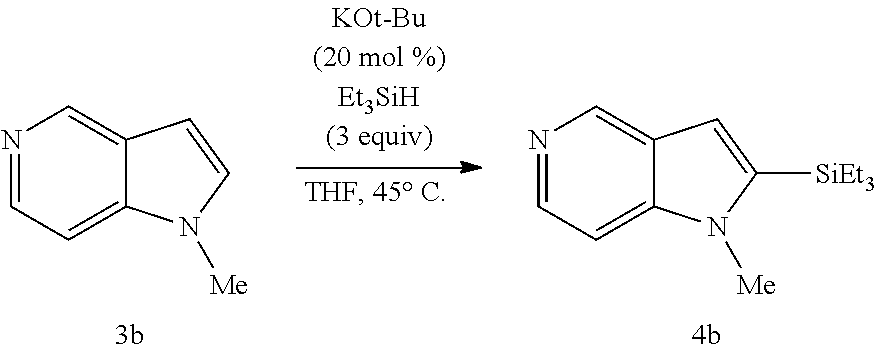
N1=CC=C2C(=C1)C=C([SiEt3])N2[Me].N1=CC=C2C(=C1)C=CN2[Me]
